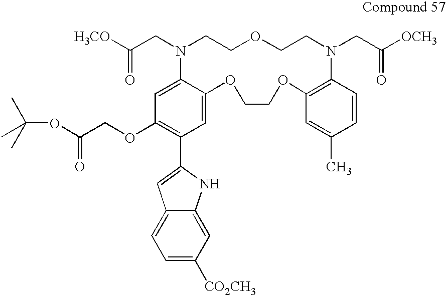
C1=C2C(=CC(OCC(OC(C)(C)C)=O)=C1C1=CC3=CC=C([CO2CH3])C=C3N1)N(CC([H3CO])=O)CCOCCN(CC([OCH3])=O)C1=C(OCCO2)C=C(C)C=C1
